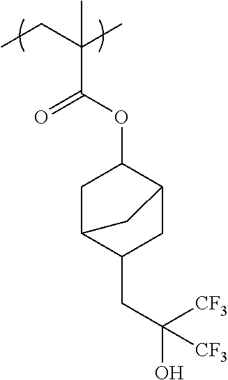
C(C(C)(C)C(OC1CC2CC1CC2CC([CF3])(O)[CF3])=O)C
